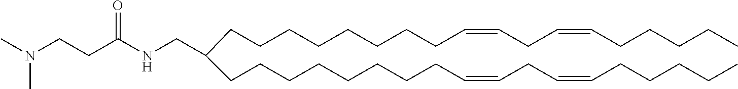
CCCCCC=CCC=CCCCCCCCCC(CCCCCCCCC=CCC=CCCCCC)CNC(CCN(C)C)=O
